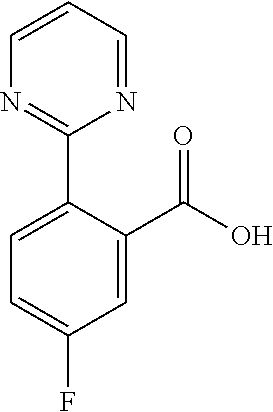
C1(C2=CC=C(F)C=C2C(=O)O)=NC=CC=N1
